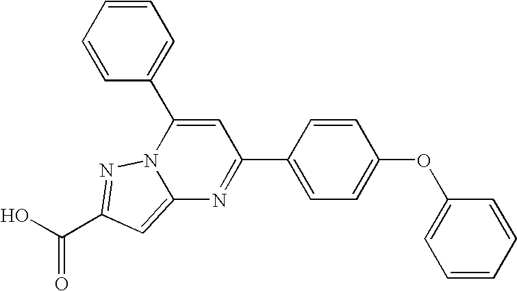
O=C(O)C1=NN2C(=C1)N=C(C1=CC=C(OC3=CC=CC=C3)C=C1)C=C2C1=CC=CC=C1
